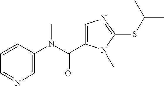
C1=CC(N(C(=O)C2=CN=C(SC(C)C)N2C)C)=CN=C1
